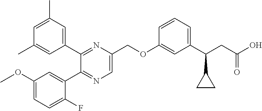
C1(C(CC(O)=O)C2CC2)=CC=CC(OCC2=CN=C(C3=CC(OC)=CC=C3F)C(C3=CC(C)=CC(C)=C3)=N2)=C1
